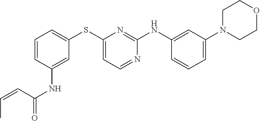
C1=CC=C(SC2=CC=NC(NC3=CC(N4CCOCC4)=CC=C3)=N2)C=C1NC(=O)C=CC
